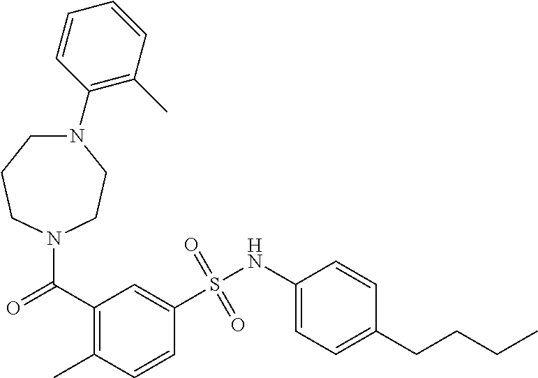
N1(C(=O)C2=C(C)C=CC(S(NC3=CC=C(CCCC)C=C3)(=O)=O)=C2)CCN(C2=C(C)C=CC=C2)CCC1
